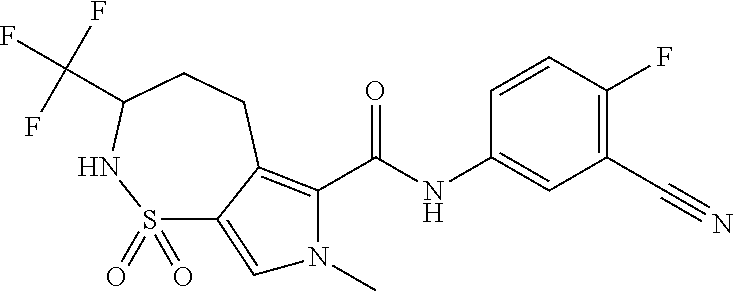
C1=CC(F)=C(C#N)C=C1NC(=O)C1=C2C(=CN1C)S(=O)(=O)NC(C(F)(F)F)CC2
